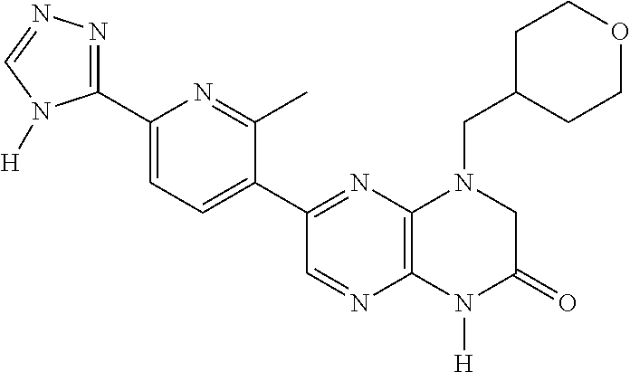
C1(C2=NN=CN2[H])=CC=C(C2=NC3=C(N=C2)N([H])C(=O)CN3CC2CCOCC2)C(C)=N1
